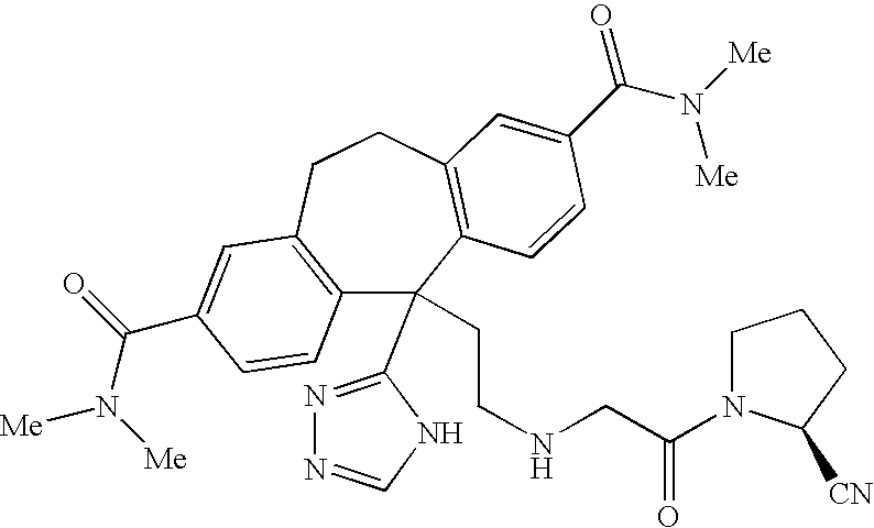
C12=C(CCC3=C(C1(C1=NN=CN1)CCNCC(=O)N1CCCC1[CN])C=CC(C(=O)N([Me])[Me])=C3)C=C(C(N([Me])[Me])=O)C=C2
